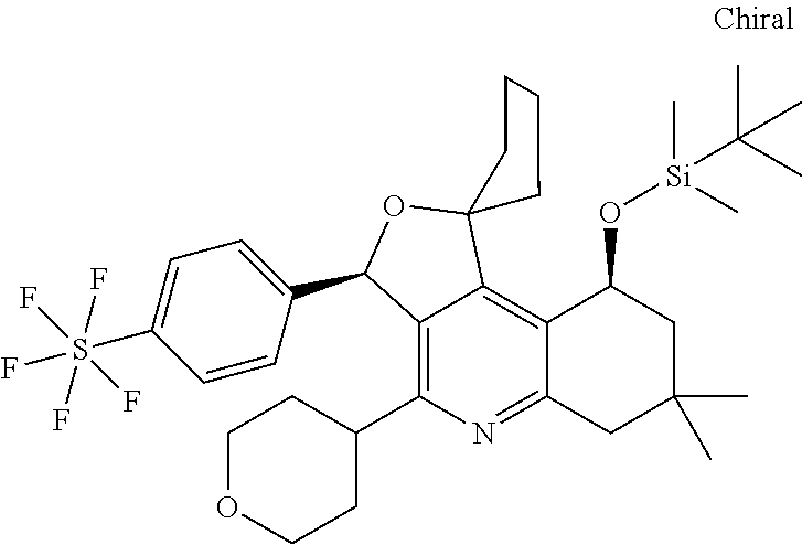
C12=C(C3CCOCC3)N=C3C(=C1C1(OC2C2=CC=C(S(F)(F)(F)(F)F)C=C2)CCCC1)C(O[Si](C)(C(C)(C)C)C)CC(C)(C)C3
